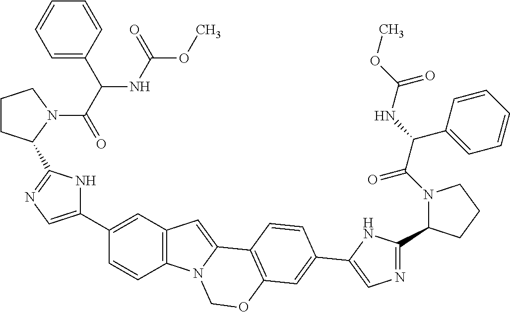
C1(C2=CN=C(C3CCCN3C(=O)C(NC(=O)OC)C3=CC=CC=C3)N2)=CC2=C(C=C1)N1C(=C2)C2=C(OC1)C=C(C1=CN=C(C3N(C(=O)C(C4=CC=CC=C4)NC(OC)=O)CCC3)N1)C=C2
